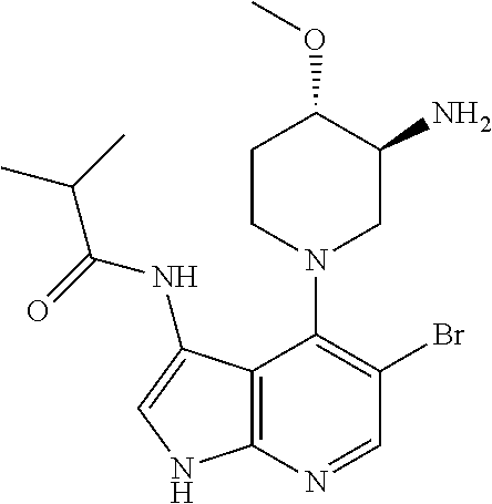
C12=C(N=CC(Br)=C1N1CC(N)C(OC)CC1)NC=C2NC(=O)C(C)C
